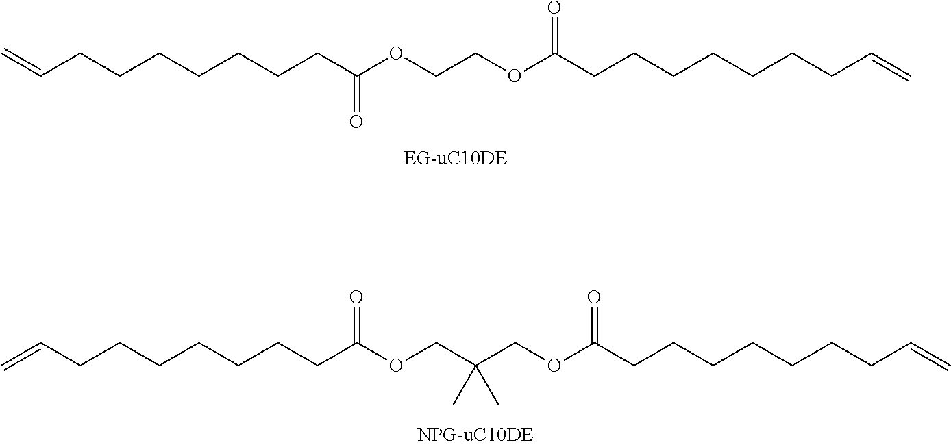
C=CCCCCCCCC(OCCOC(CCCCCCCC=C)=O)=O.C=CCCCCCCCC(OCC(C)(COC(CCCCCCCC=C)=O)C)=O
